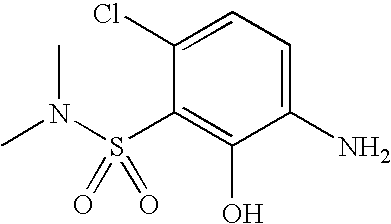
C1(N)=CC=C(Cl)C(S(N(C)C)(=O)=O)=C1O
